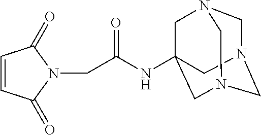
C1(=O)N(CC(NC23CN4CN(CN(C2)C4)C3)=O)C(=O)C=C1
